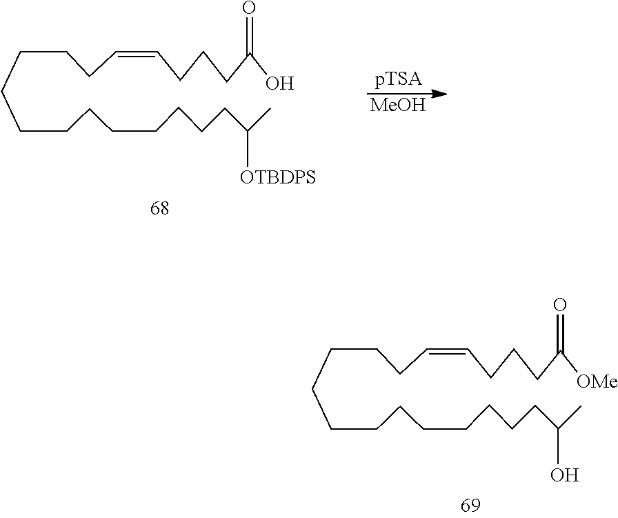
C(CCCCCCCC(C)O)CCCCC=CCCCC([OMe])=O.C(CCCCCCCC(C)[OTBDPS])CCCCC=CCCCC(O)=O.[MeOH]
